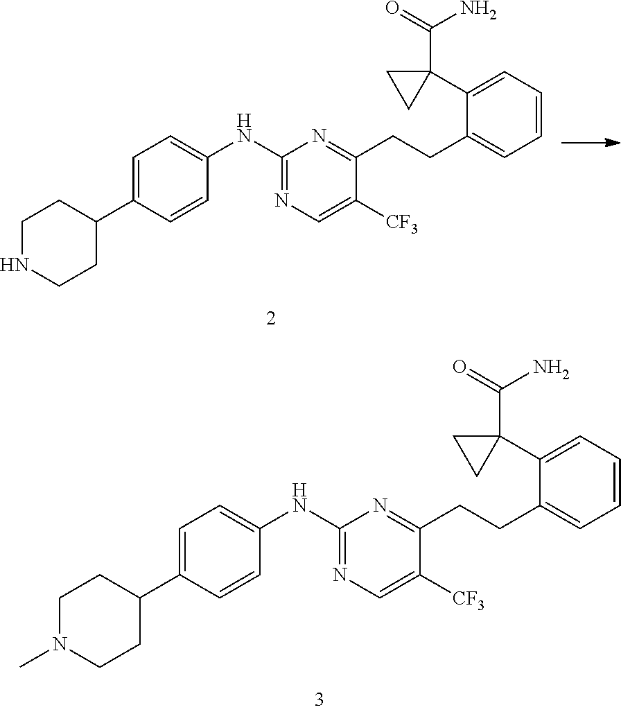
C1NCCC(C2=CC=C(NC3=NC=C([CF3])C(CCC4=CC=CC=C4C4(C(=O)N)CC4)=N3)C=C2)C1.C1N(C)CCC(C2=CC=C(NC3=NC=C([CF3])C(CCC4=CC=CC=C4C4(C(=O)N)CC4)=N3)C=C2)C1
